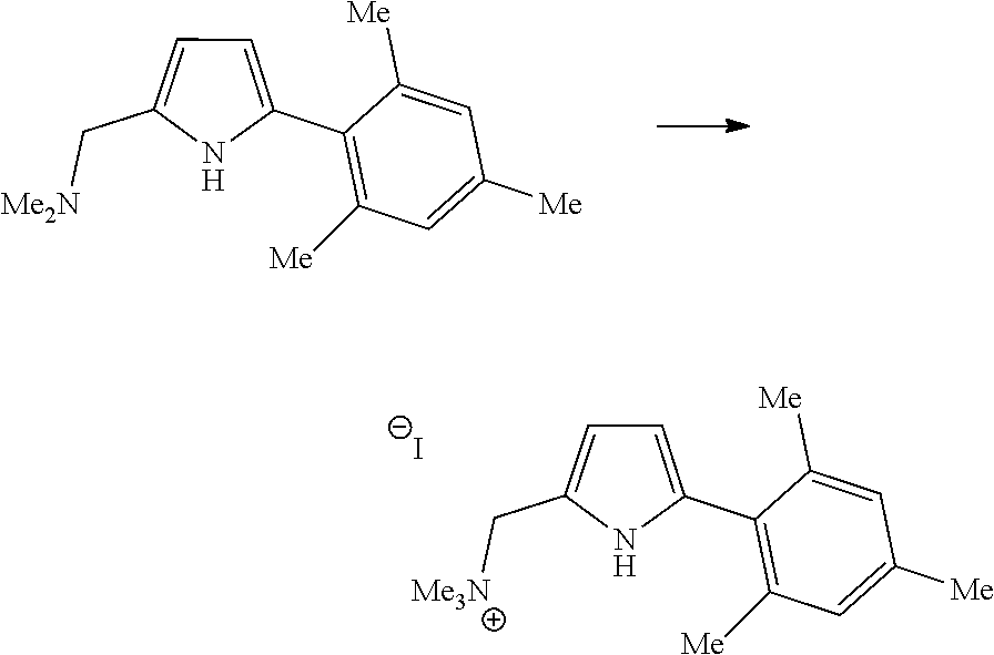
C1(C2=CC=C(C[Me2N])N2)=C([Me])C=C([Me])C=C1[Me].C1(C2=CC=C(C[Me3N])N2)=C([Me])C=C([Me])C=C1[Me].[I-]
